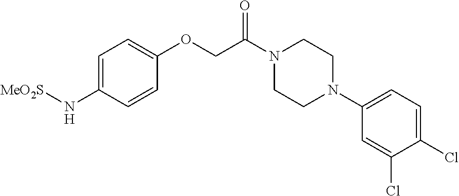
C1=C(N[MeO2S])C=CC(OCC(N2CCN(C3=CC=C(Cl)C(Cl)=C3)CC2)=O)=C1
